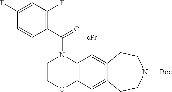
C1(C(=O)N2CCOC3=C2C([cPr])=C2C(=C3)CCN([Boc])CC2)=C(F)C=C(F)C=C1
